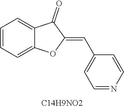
C1=CC=C2C(=C1)C(=O)C(=CC1=CC=NC=C1)O2.[C14H9NO2]
